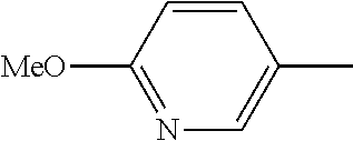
N1=C([MeO])C=CC(C)=C1
